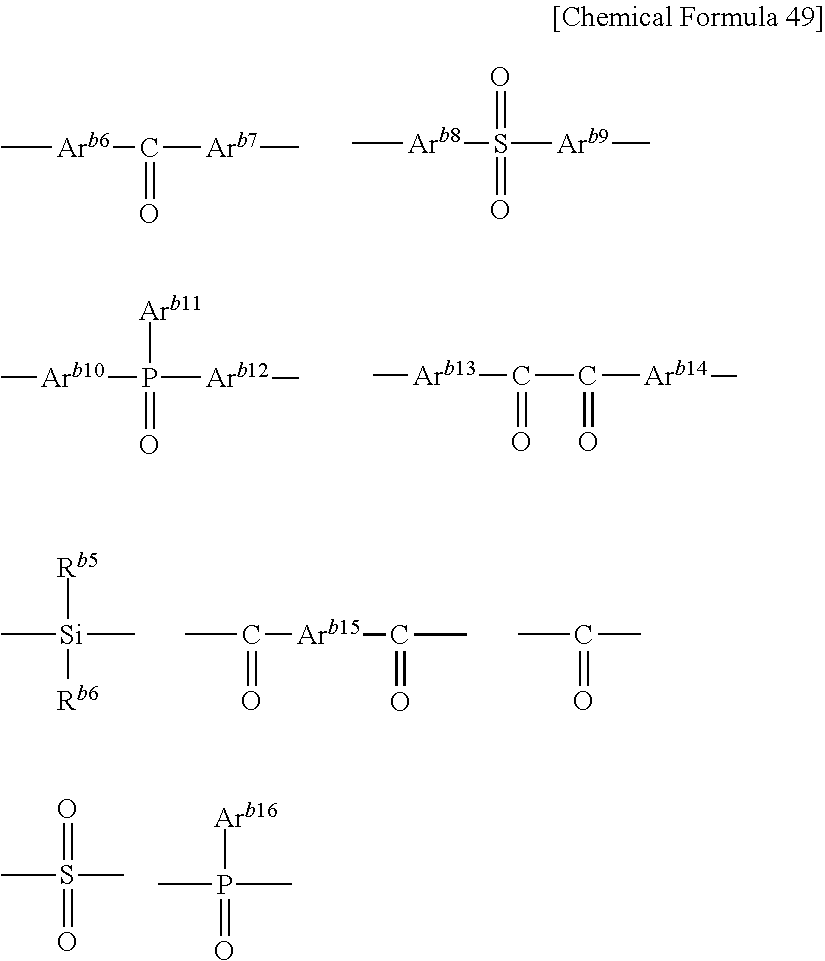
C[Arb6]C([Arb7]C)=O.C[Arb8]S([Arb9]C)(=O)=O.C[Arb10]P([Arb12]C)(=O)[Arb11].C[Arb13]C(C(=O)[Arb14]C)=O.C[Si](C)([Rb5])[Rb6].CC([Arb15]C(C)=O)=O.CC(C)=O.CS(C)(=O)=O.P(=O)([Arb16])(C)C
